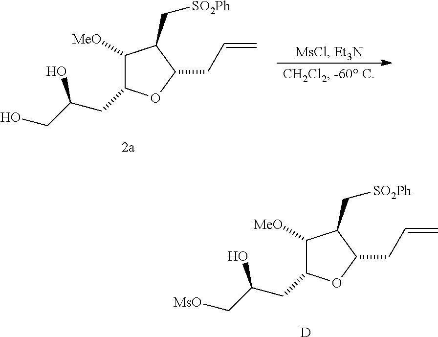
C(C1C([MeO])C(C[SO2Ph])C(CC=C)O1)C(O)C[MsO].[D].C(C1C([MeO])C(C[SO2Ph])C(CC=C)O1)C(O)CO
